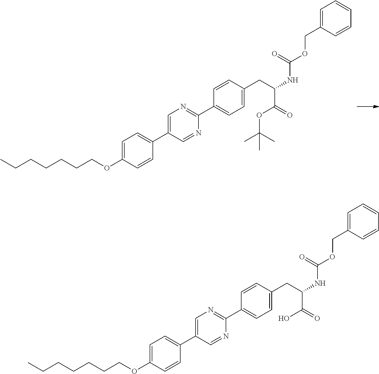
CCCCCCCOC1=CC=C(C2=CN=C(C3=CC=C(CC(C(OC(C)(C)C)=O)NC(=O)OCC4=CC=CC=C4)C=C3)N=C2)C=C1.CCCCCCCOC1=CC=C(C2=CN=C(C3=CC=C(CC(C(O)=O)NC(=O)OCC4=CC=CC=C4)C=C3)N=C2)C=C1
